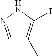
C1=NNC(I)=C1C
